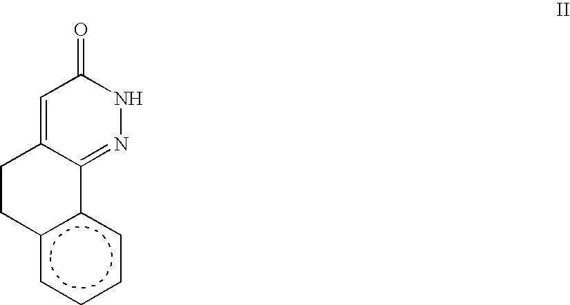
c12ccccc1C1=NNC(=O)C=C1CC2
